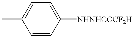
C1=CC([NHNHCOCF2H])=CC=C1C
